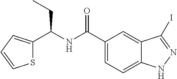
C1(C(NC(C2=CC=C3C(=C2)C(I)=NN3)=O)CC)=CC=CS1
